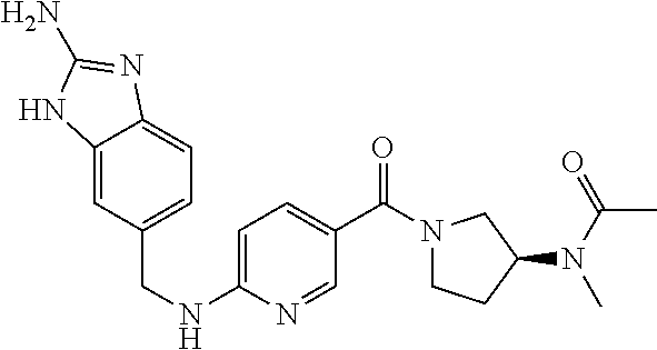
C1=C(NCC2=CC=C3C(=C2)NC(N)=N3)N=CC(C(N2CCC(N(C(C)=O)C)C2)=O)=C1
